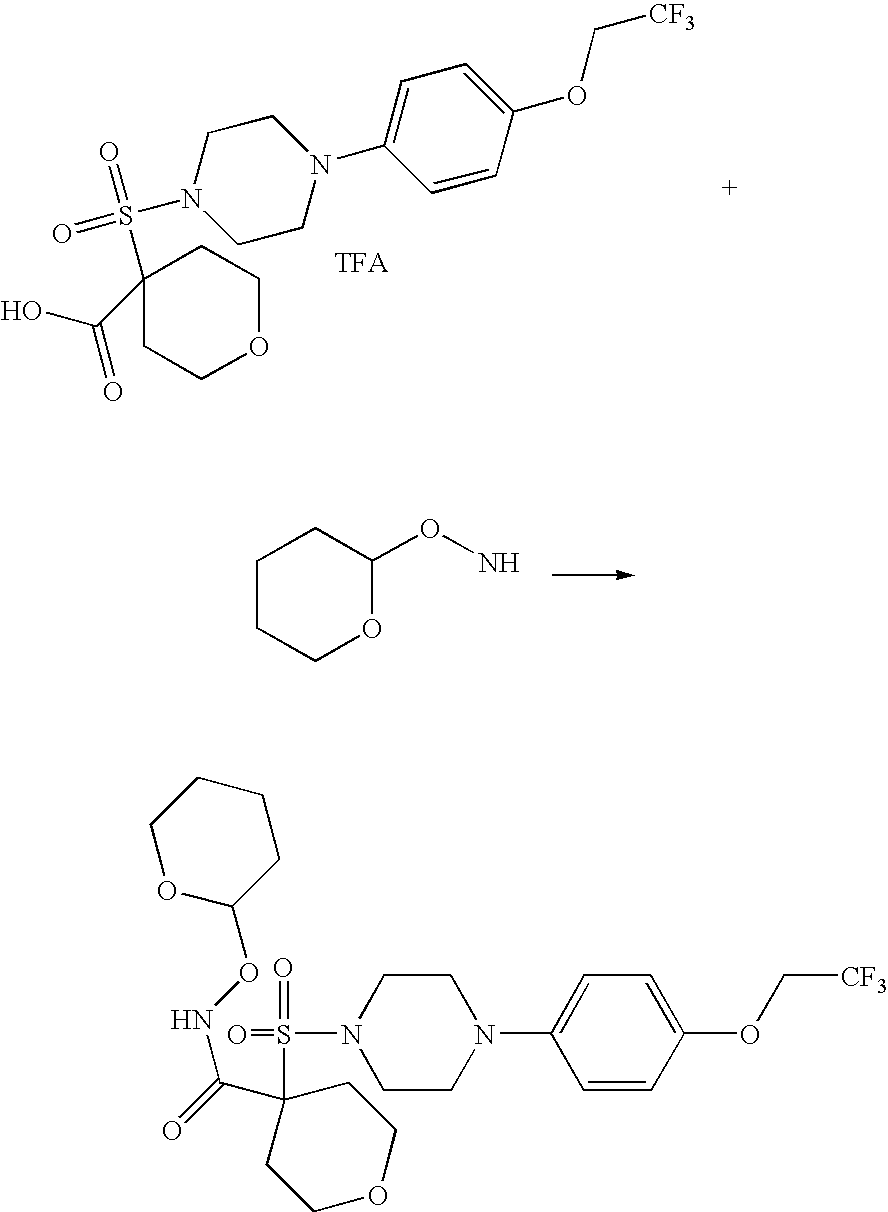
C1CN(C2=CC=C(OC[CF3])C=C2)CCN1S(=O)(C1(C(NOC2CCCCO2)=O)CCOCC1)=O.C1CN(S(=O)(C2(C(O)=O)CCOCC2)=O)CCN1C1=CC=C(OC[CF3])C=C1.C1CCOC(ON)C1
